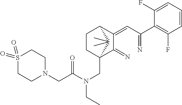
C1(=CC(=N)C2=C(F)C=CC=C2F)C(=N)C2(CN(CC)C(CN3CCS(=O)(=O)CC3)=O)CCC1C2(C)C
